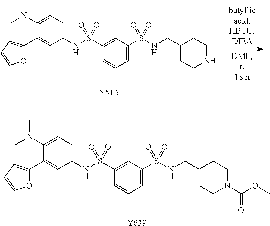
[Y639].C1(NS(C2=CC(S(NCC3CCN(C(OC)=O)CC3)(=O)=O)=CC=C2)(=O)=O)=CC=C(N(C)C)C(C2=CC=CO2)=C1.C1(NS(C2=CC(S(NCC3CCNCC3)(=O)=O)=CC=C2)(=O)=O)=CC=C(N(C)C)C(C2=CC=CO2)=C1.[Y516]
